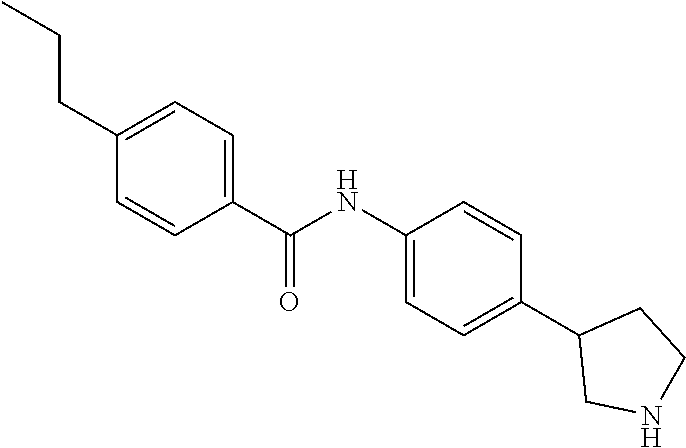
C1(NC(C2=CC=C(CCC)C=C2)=O)=CC=C(C2CNCC2)C=C1
